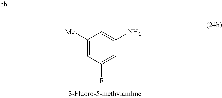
C1([Me])=CC(F)=CC(N)=C1
